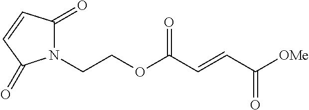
N1(CCOC(C=CC([OMe])=O)=O)C(=O)C=CC1=O
